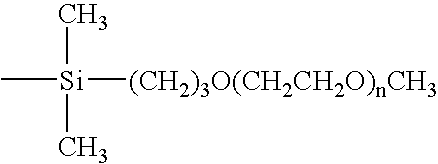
C[Si](C)(C)[(CH2)3O(CH2CH2O)nCH3]
